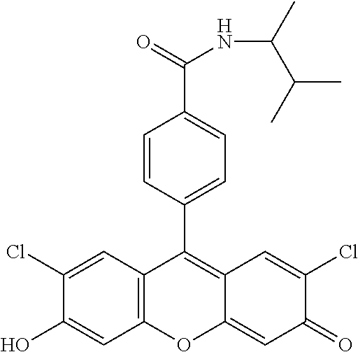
C12=C(C=C(Cl)C(O)=C1)C(C1=CC=C(C(=O)NC(C)C(C)C)C=C1)=C1C(=CC(=O)C(Cl)=C1)O2
